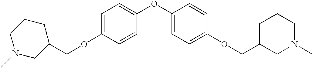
C1=C(OCC2CCCN(C)C2)C=CC(OC2=CC=C(OCC3CN(C)CCC3)C=C2)=C1
